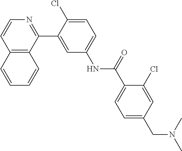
C12=C(C(C3=CC(NC(C4=CC=C(CN(C)C)C=C4Cl)=O)=CC=C3Cl)=NC=C1)C=CC=C2
